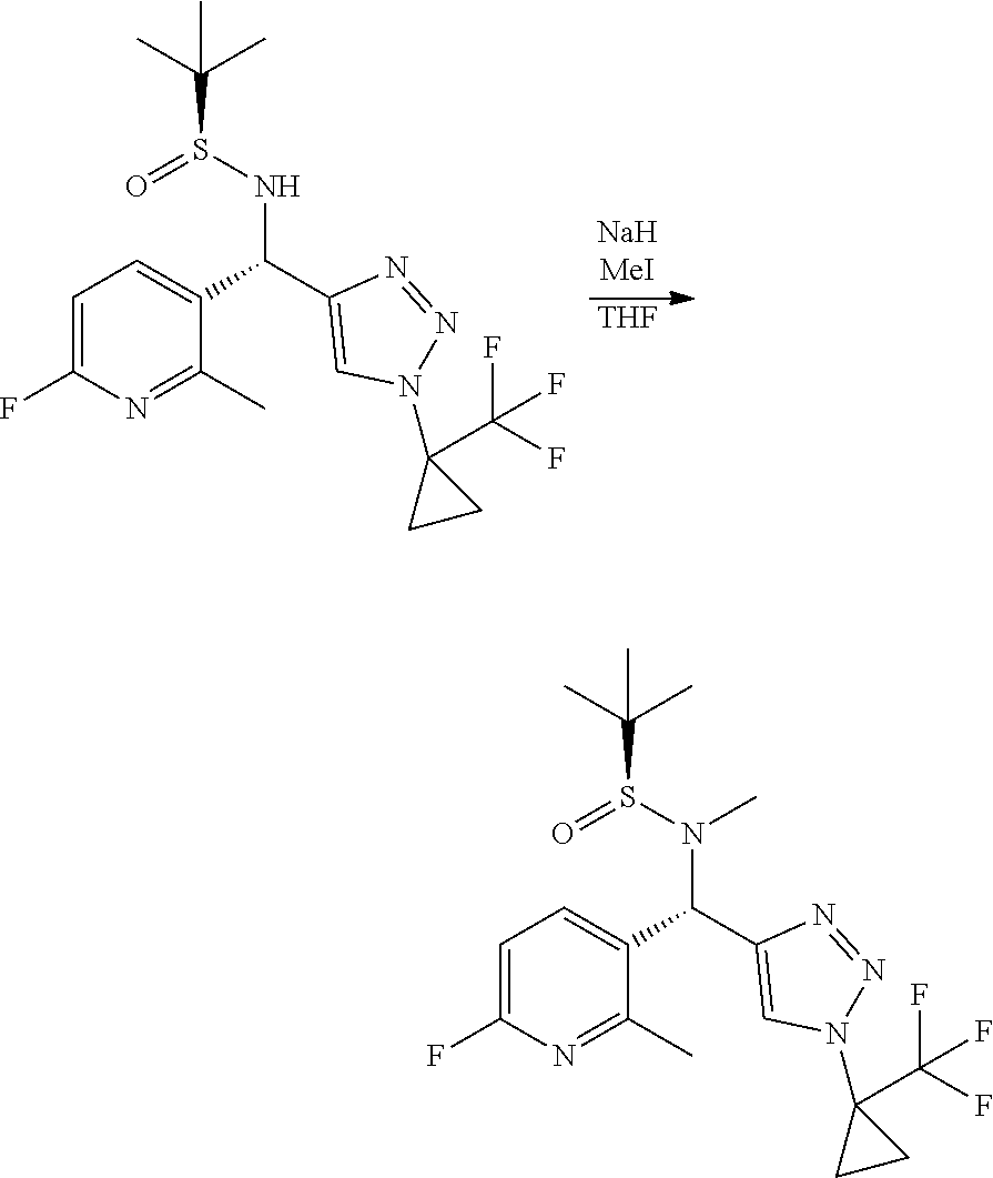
[THF].O=S(NC(C1=CN(C2(C(F)(F)F)CC2)N=N1)C1=CC=C(F)N=C1C)C(C)(C)C.O=S(N(C(C1=CN(C2(C(F)(F)F)CC2)N=N1)C1=CC=C(F)N=C1C)C)C(C)(C)C
